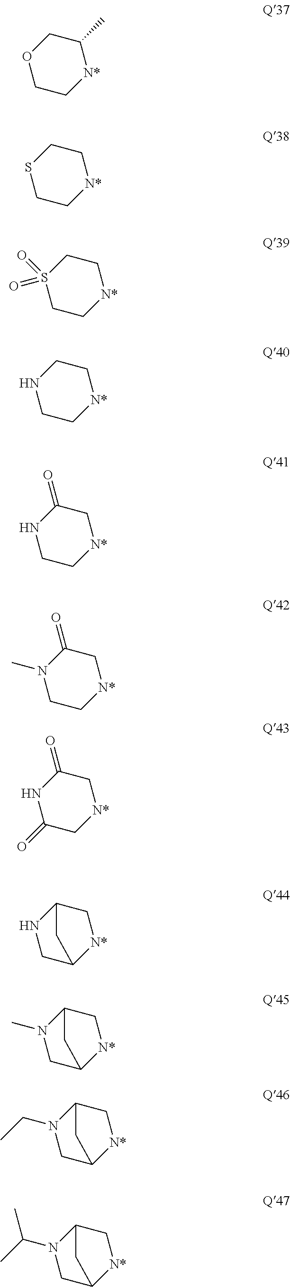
C1(C)COCC[N*]1.C1CSCC[N*]1.C1CS(=O)(=O)CC[N*]1.C1CNCC[N*]1.C1C(=O)NCC[N*]1.C1C(=O)N(C)CC[N*]1.C1C(=O)NC(=O)C[N*]1.C1C2NCC([N*]1)C2.C1C2N(C)CC([N*]1)C2.C1C2N(CC)CC([N*]1)C2.C1C2N(C(C)C)CC([N*]1)C2
